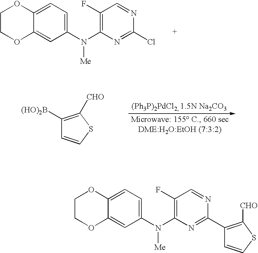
C1COC2=CC(N(C3=C(F)C=NC(Cl)=N3)[Me])=CC=C2O1.C1([(HO)2B])=C([CHO])SC=C1.C1COC2=CC(N(C3=C(F)C=NC(C4=C([CHO])SC=C4)=N3)[Me])=CC=C2O1
